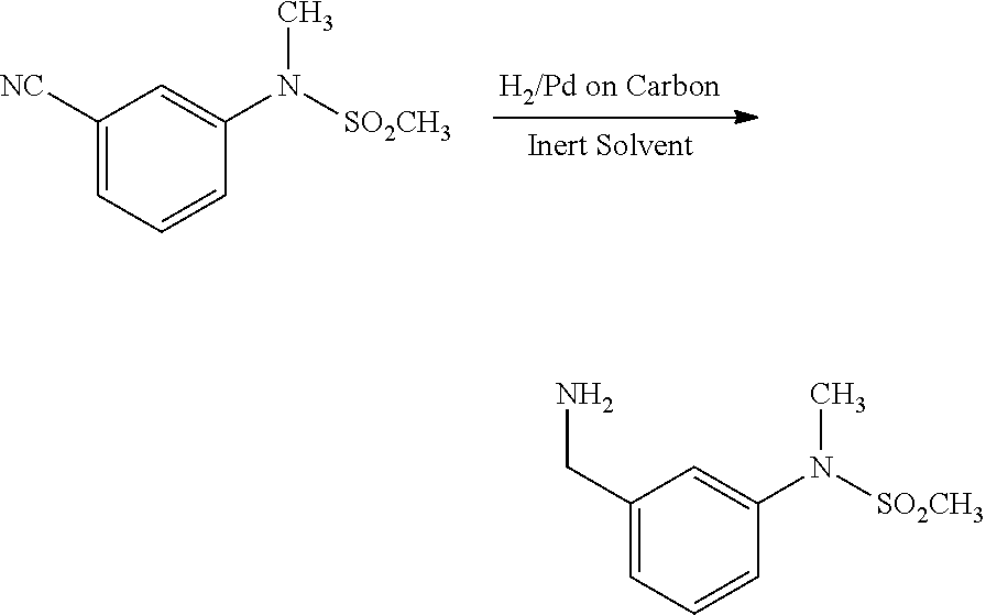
C1([NC])=CC=CC(N([SO2CH3])C)=C1.C1(CN)=CC=CC(N([SO2CH3])C)=C1
